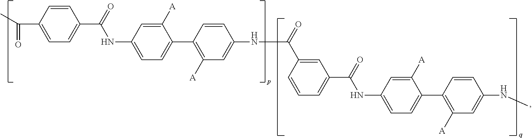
C1=CC(C(C)=O)=CC=C1C(=O)NC1=CC=C(C2=C([A])C=C(NC(C3=CC(C(=O)NC4=CC=C(C5=C([A])C=C(NC)C=C5)C([A])=C4)=CC=C3)=O)C=C2)C([A])=C1
